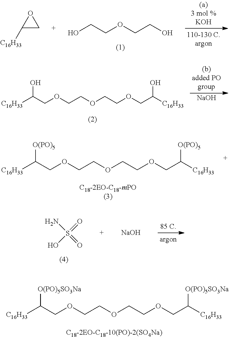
OCCOCCO.C1([C16H33])CO1.[NaOH].[C16H33]C(COCCOCCOCC([C16H33])O)O.[C16H33]C(COCCOCCOCC([C16H33])[O(PO)5])[O(PO)5].[C16H33]C(COCCOCCOCC([C16H33])[O(PO)5SO3Na])[O(PO)5SO3Na].NS(=O)(=O)O.[NaOH]
